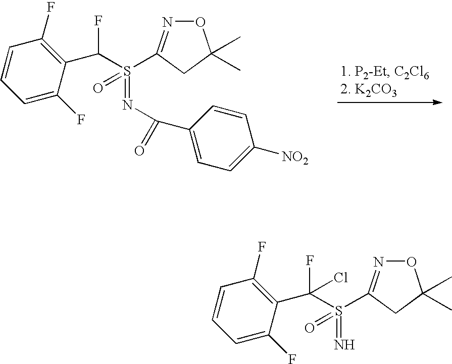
O1N=C(S(C(C2=C(F)C=CC=C2F)F)(=NC(C2=CC=C([NO2])C=C2)=O)=O)CC1(C)C.O1N=C(S(C(C2=C(F)C=CC=C2F)(F)Cl)(=N)=O)CC1(C)C
